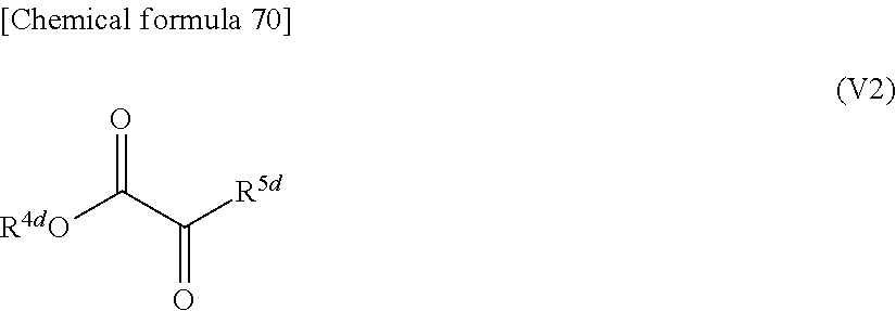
[R4dO]C(=O)C(=O)[R5d]
